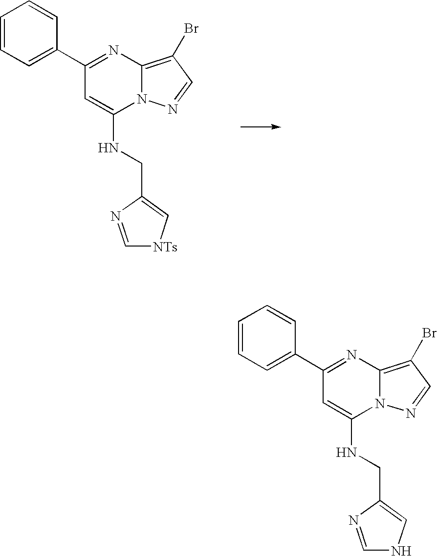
C1=CC=C(C2=NC3=C(Br)C=NN3C(NCC3=C[NTs]C=N3)=C2)C=C1.C1=CC=C(C2=NC3=C(Br)C=NN3C(NCC3=CNC=N3)=C2)C=C1
